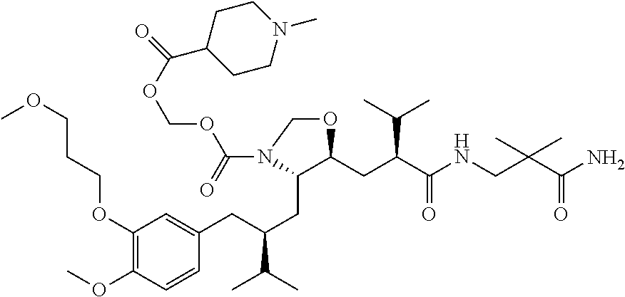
C1(OCCCOC)=C(OC)C=CC(CC(CC2C(CC(C(NCC(C(N)=O)(C)C)=O)C(C)C)OCN2C(OCOC(=O)C2CCN(C)CC2)=O)C(C)C)=C1
